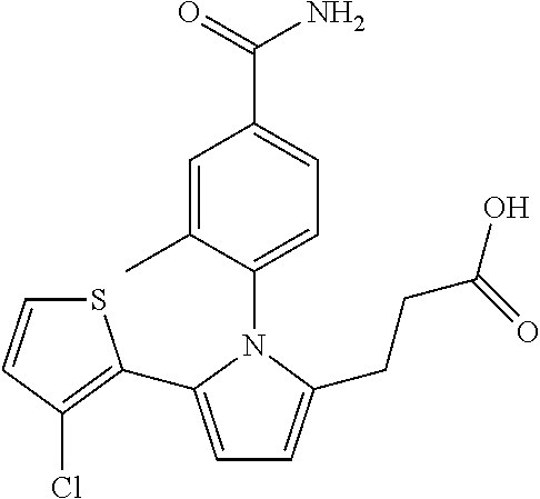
C1=C(C)C(N2C(CCC(=O)O)=CC=C2C2=C(Cl)C=CS2)=CC=C1C(=O)N
